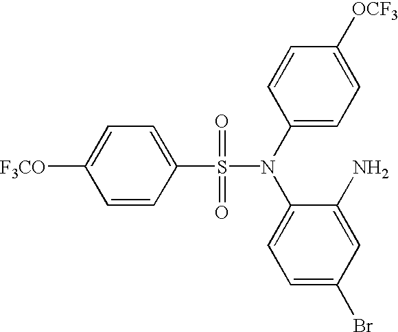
C1(N(S(=O)(=O)C2=CC=C([F3CO])C=C2)C2=CC=C(Br)C=C2N)=CC=C([OCF3])C=C1
